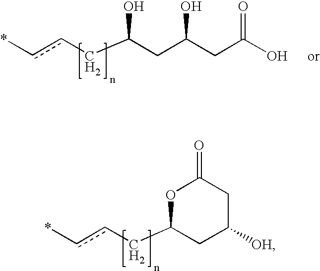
c(cCC(CC(CC(O)=O)O)O)*.c(cCC1CC([OH])CC(=O)O1)*
